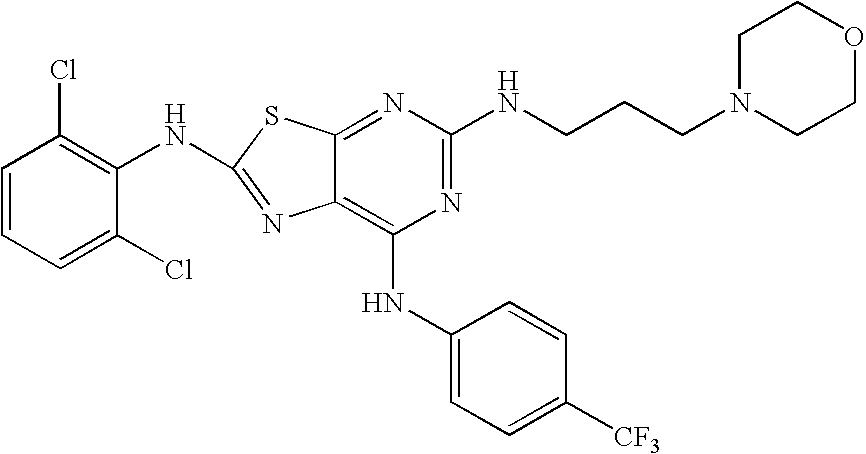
N1=C(NCCCN2CCOCC2)N=C2C(=C1NC1=CC=C([CF3])C=C1)N=C(NC1=C(Cl)C=CC=C1Cl)S2
